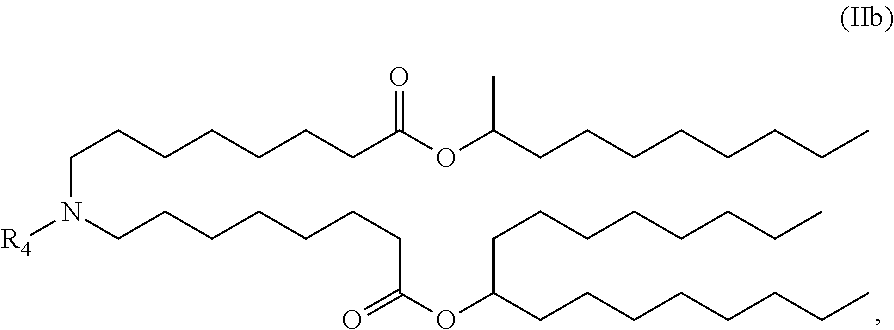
[R4]N(CCCCCCCC(OC(CCCCCCCC)CCCCCCCC)=O)CCCCCCCC(OC(CCCCCCCC)C)=O
